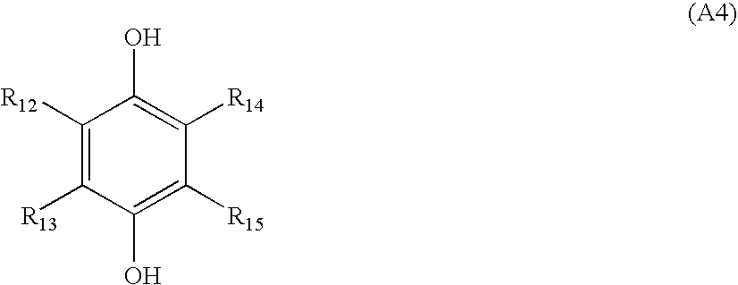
C1([R12])=C([R13])C(O)=C([R15])C([R14])=C1O
